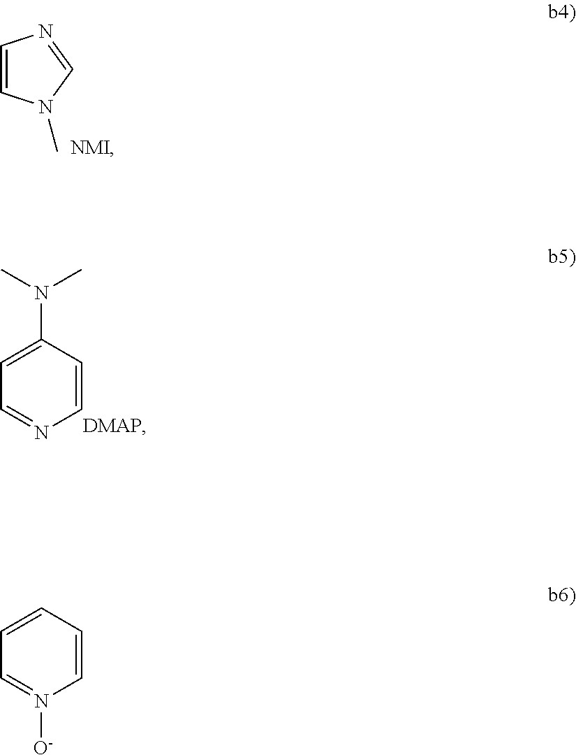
C1=CN(C)C=N1.C1=C(N(C)C)C=CN=C1.C1=CC=CN([O-])=C1
